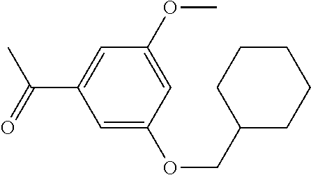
C1(COC2=CC(C(C)=O)=CC(OC)=C2)CCCCC1
